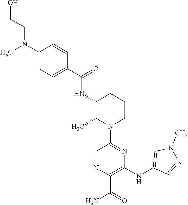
C1=NC(C(=O)N)=C(NC2=CN(C)N=C2)N=C1N1CCCC(NC(=O)C2=CC=C(N(C)CCO)C=C2)C1C
